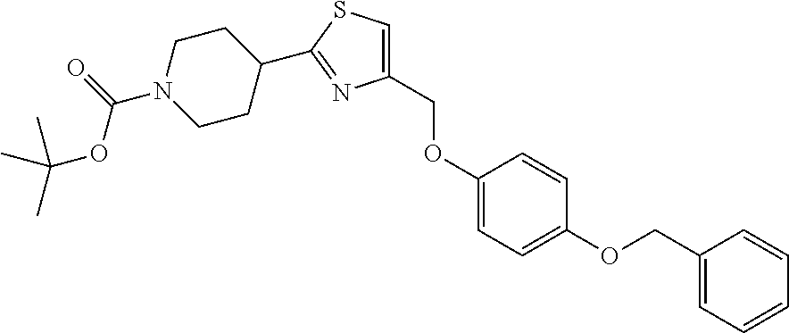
C1(C2CCN(C(OC(C)(C)C)=O)CC2)=NC(COC2=CC=C(OCC3=CC=CC=C3)C=C2)=CS1
